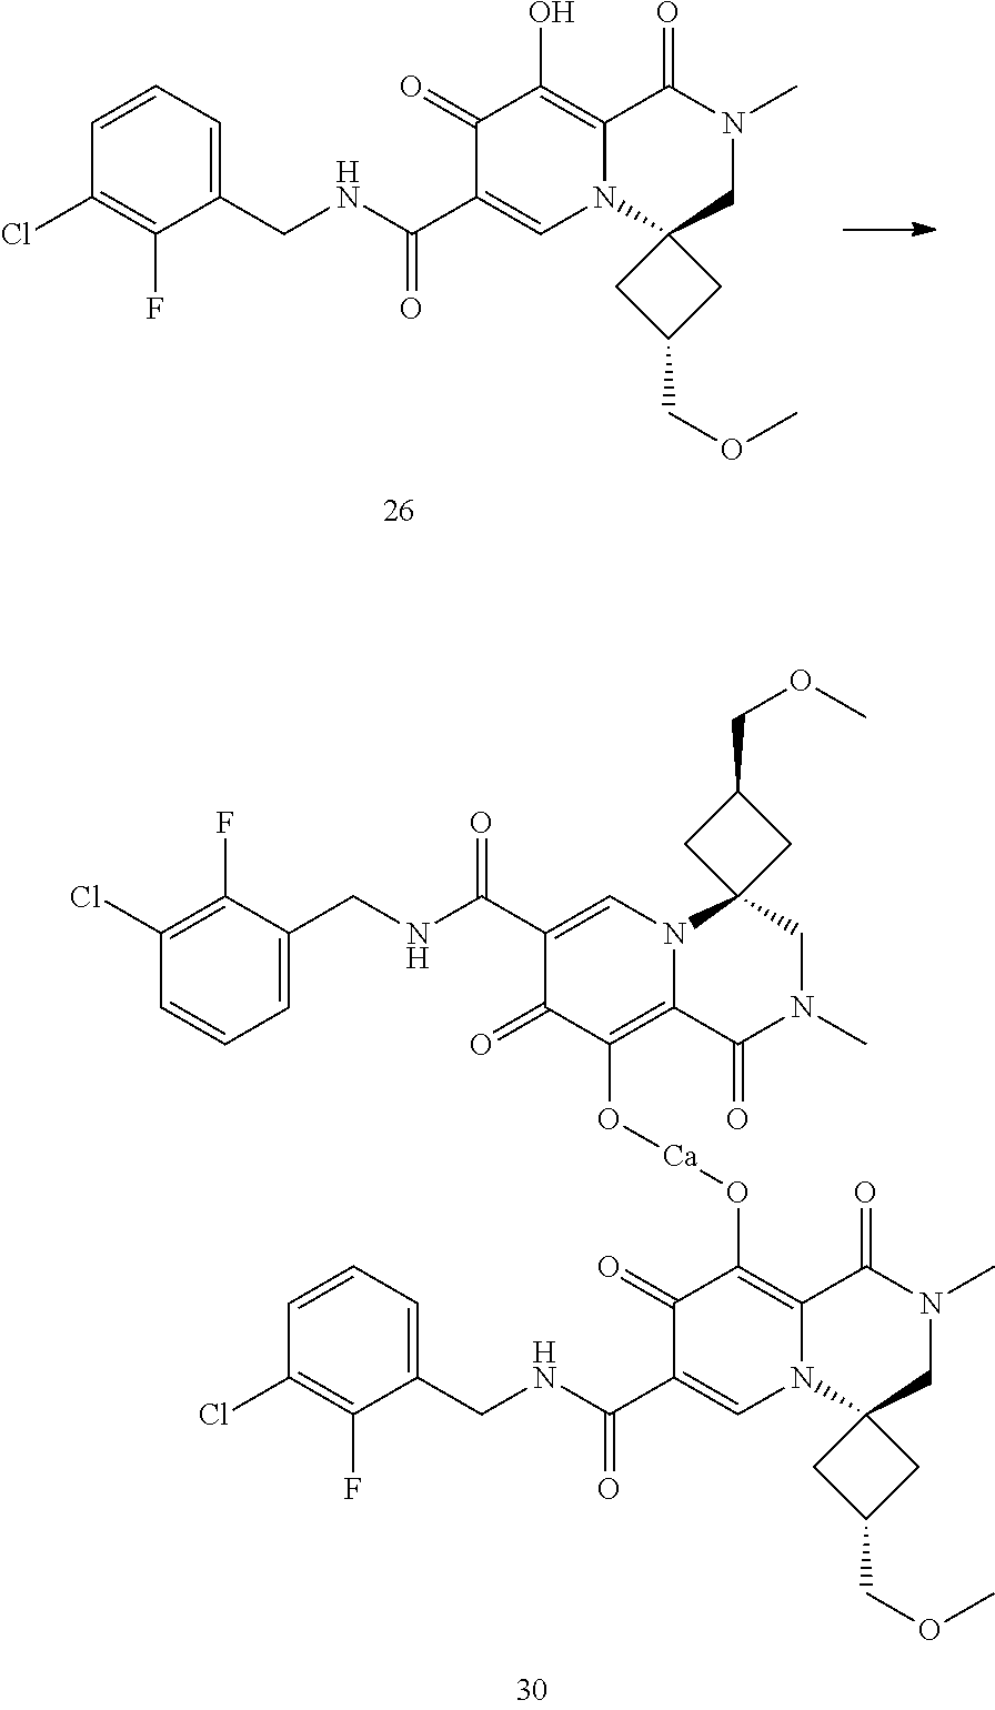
C1(Cl)=C(F)C(CNC(C2=CN3C(=C(O[Ca]OC4=C5N(C=C(C(NCC6=CC=CC(Cl)=C6F)=O)C4=O)C4(CN(C)C5=O)CC(COC)C4)C2=O)C(=O)N(C)CC32CC(COC)C2)=O)=CC=C1.C1(Cl)=C(F)C(CNC(C2=CN3C(=C(O)C2=O)C(=O)N(C)CC32CC(COC)C2)=O)=CC=C1
